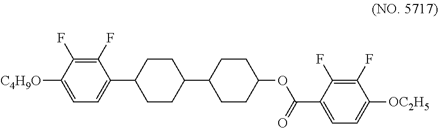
C1(F)=C(F)C([C4H9O])=CC=C1C1CCC(C2CCC(OC(C3=CC=C([OC2H5])C(F)=C3F)=O)CC2)CC1
